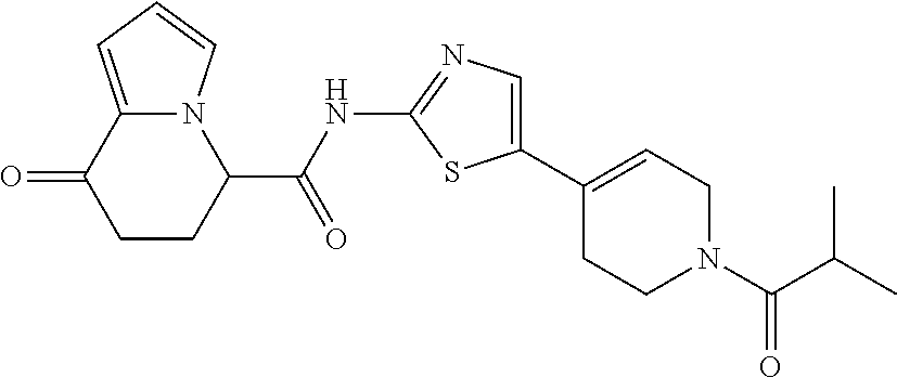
C1CC(C(NC2=NC=C(C3=CCN(C(C(C)C)=O)CC3)S2)=O)N2C(=CC=C2)C1=O
